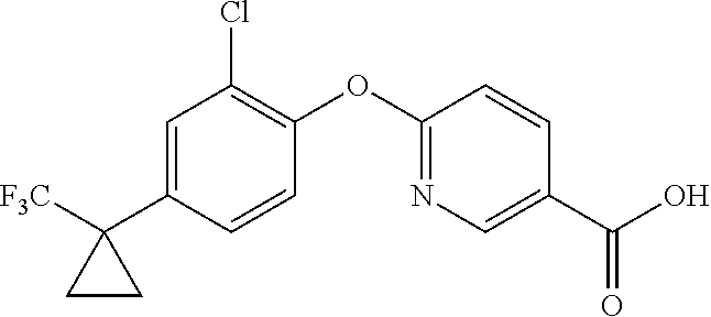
C1=C(C2([F3C])CC2)C=CC(OC2=NC=C(C(O)=O)C=C2)=C1Cl
